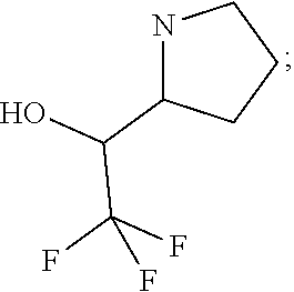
N1C(C(O)C(F)(F)F)CCC1
